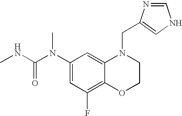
C1=C(N(C(NC)=O)C)C=C2C(=C1F)OCCN2CC1=CNC=N1
